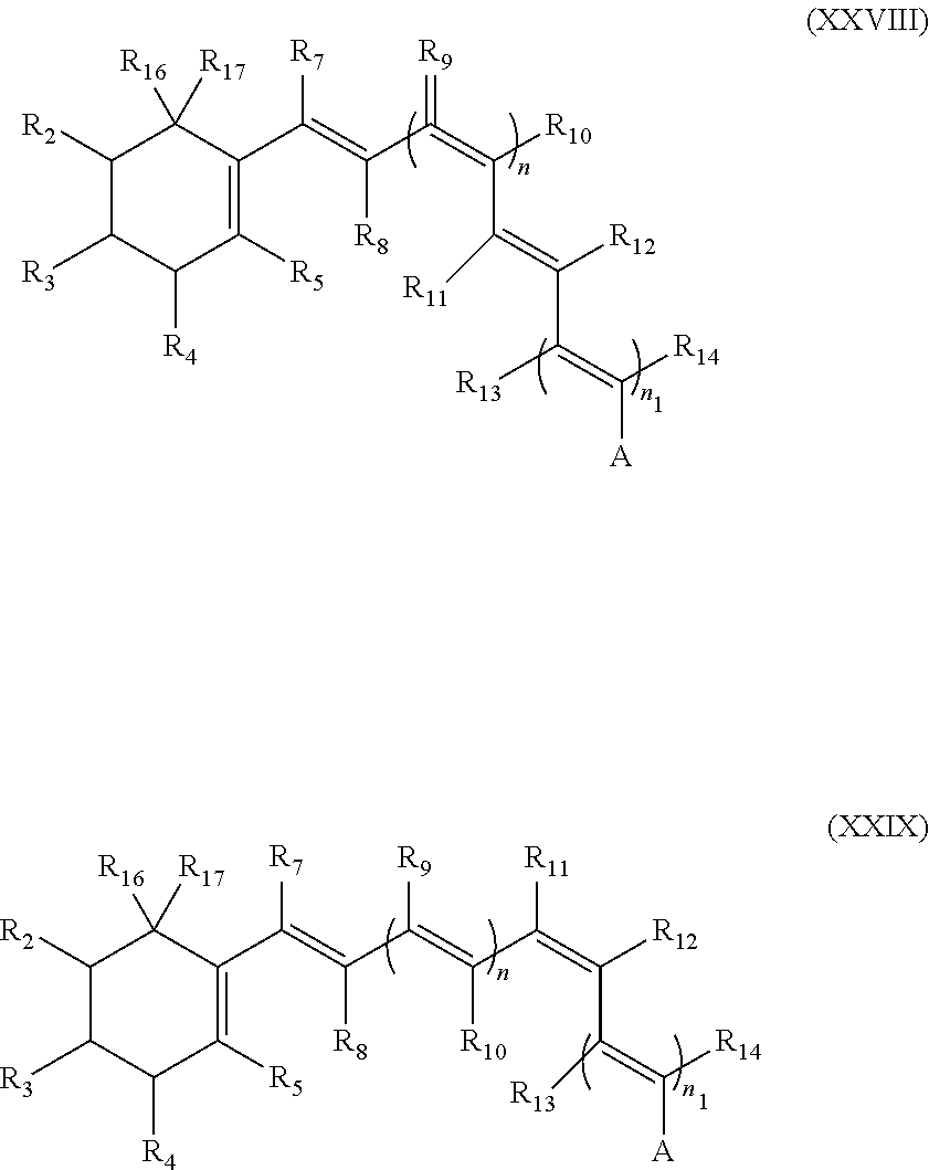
C1([R2])C([R3])C([R4])C([R5])=C(C(=C(C(=C([R10])C(=C(C(=C([A])[R14])[R13])[R12])[R11])=[R9])[R8])[R7])C1([R17])[R16].C1([R2])C([R3])C([R4])C([R5])=C(C(=C(C(=C(C(=C(C(=C([A])[R14])[R13])[R12])[R11])[R10])[R9])[R8])[R7])C1([R17])[R16]
